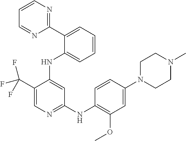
C1(C(F)(F)F)=CN=C(NC2=C(OC)C=C(N3CCN(C)CC3)C=C2)C=C1NC1=CC=CC=C1C1=NC=CC=N1
